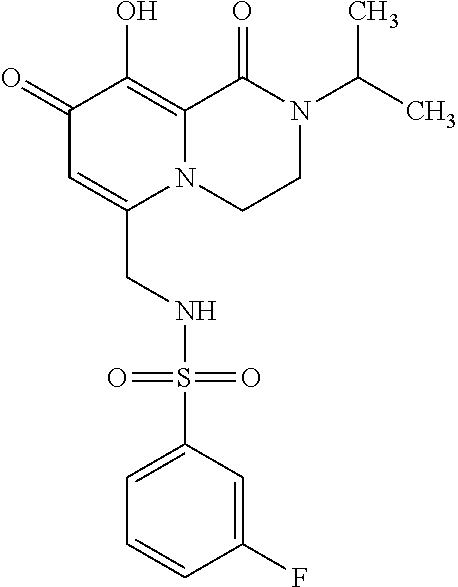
C1(=O)C=C(CNS(C2=CC=CC(F)=C2)(=O)=O)N2C(=C1O)C(=O)N(C(C)C)CC2
